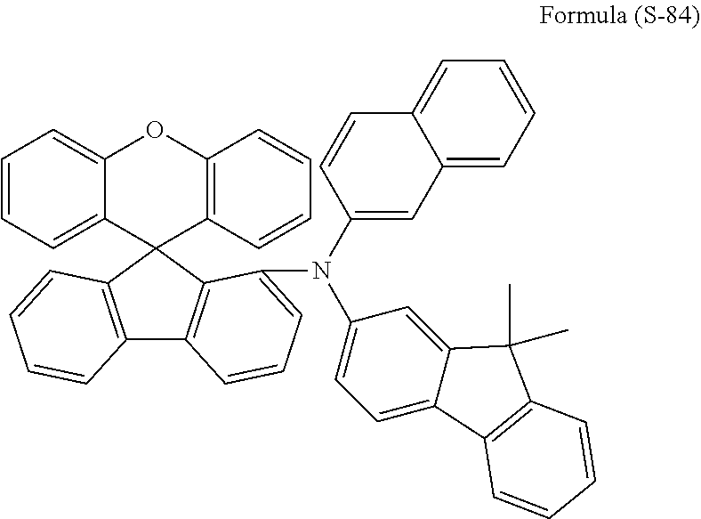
C12=CC=CC=C1C1(C3=C(O2)C=CC=C3)C2=C(C3=C1C=CC=C3)C=CC=C2N(C1=CC=C2C(=C1)C(C)(C)C1=C2C=CC=C1)C1=CC2=CC=CC=C2C=C1
